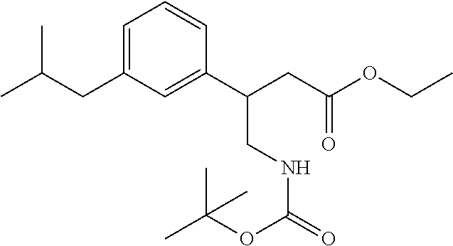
C(C(C1=CC(CC(C)C)=CC=C1)CC(=O)OCC)NC(=O)OC(C)(C)C
